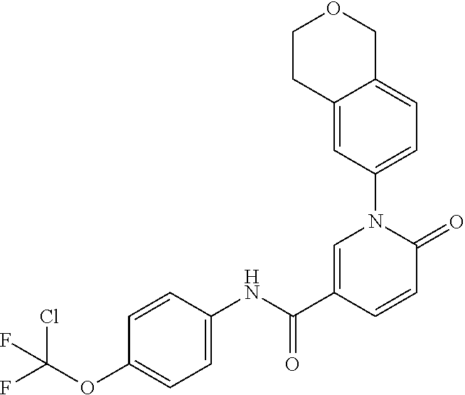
C1=C(C(NC2=CC=C(OC(F)(Cl)F)C=C2)=O)C=CC(=O)N1C1=CC=C2C(=C1)CCOC2
